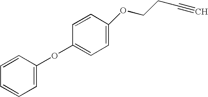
C1(OCCC#C)=CC=C(OC2=CC=CC=C2)C=C1
